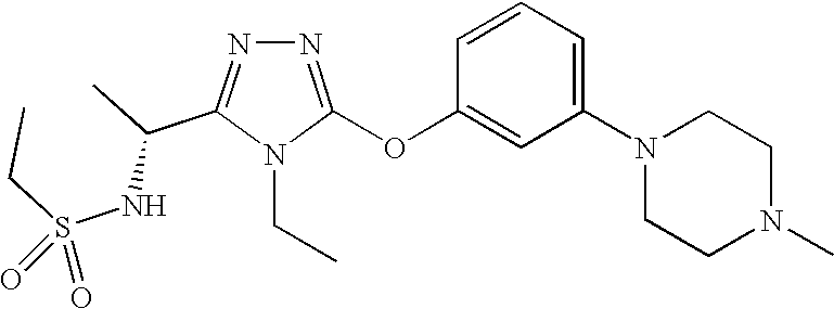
N1=C(OC2=CC(N3CCN(C)CC3)=CC=C2)N(CC)C(C(C)NS(CC)(=O)=O)=N1
